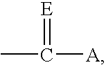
[E]=C(C)[A]
